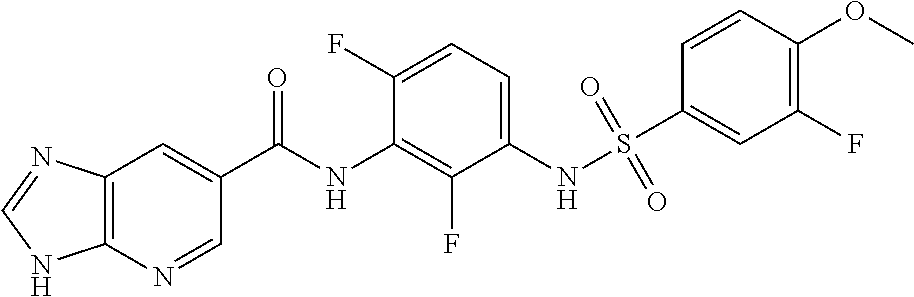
C12=C(N=CC(C(NC3=C(F)C(NS(=O)(=O)C4=CC(F)=C(OC)C=C4)=CC=C3F)=O)=C1)NC=N2
